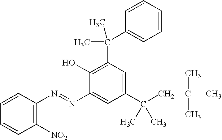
C1=CC([NO2])=C(N=NC2=CC(C(CC(C)(C)C)(C)C)=CC(C(C)(C)C3=CC=CC=C3)=C2O)C=C1
